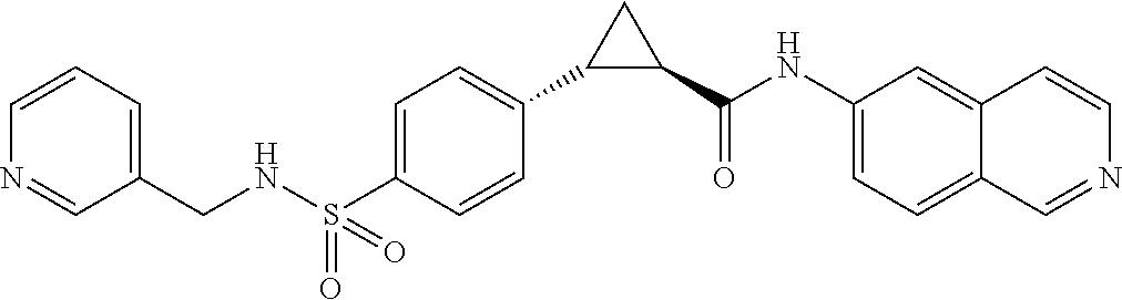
C(NS(C1=CC=C(C2C(C(NC3=CC=C4C(=C3)C=CN=C4)=O)C2)C=C1)(=O)=O)C1=CC=CN=C1
